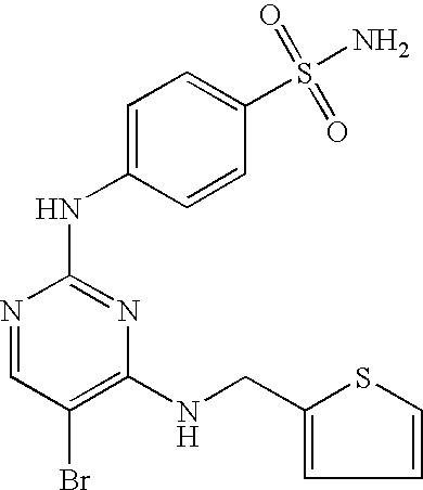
N1=CC(Br)=C(NCC2=CC=CS2)N=C1NC1=CC=C(S(=O)(=O)N)C=C1
